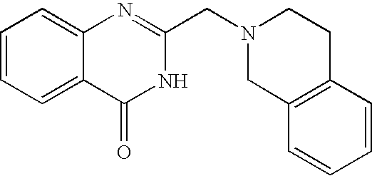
C1=CC=C2C(=C1)N=C(CN1CC3=C(CC1)C=CC=C3)NC2=O
